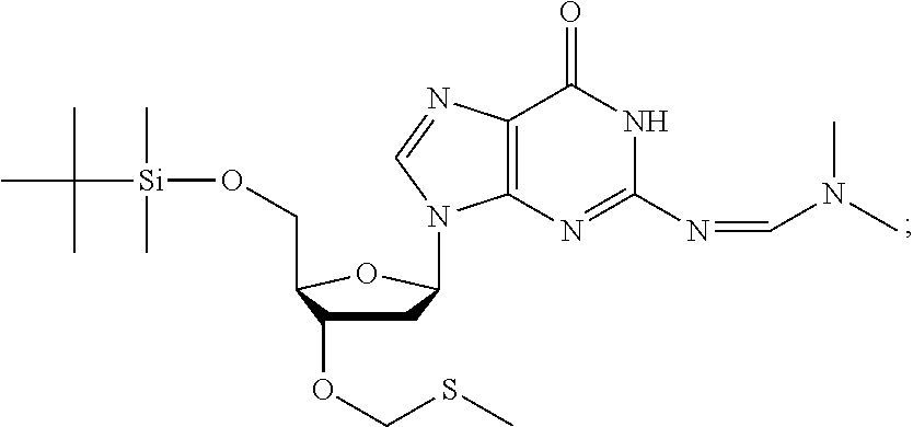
C1C(OCSC)C(CO[Si](C)(C)C(C)(C)C)OC1N1C2=C(C(=O)NC(N=CN(C)C)=N2)N=C1
